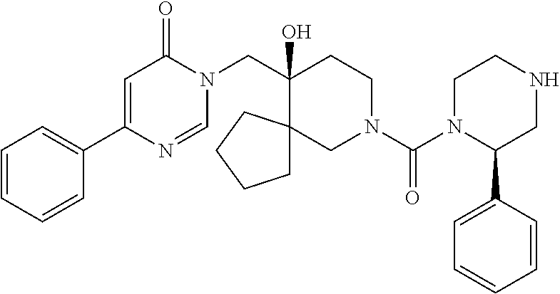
C1(C2=CC=CC=C2)=CC(=O)N(CC2(O)C3(CN(C(=O)N4C(C5=CC=CC=C5)CNCC4)CC2)CCCC3)C=N1
